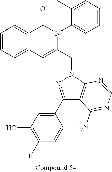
C1=CC=C2C(=C1)C(=O)N(C1=CC=CC=C1C)C(CN1N=C(C3=CC(O)=C(F)C=C3)C3=C1N=CN=C3N)=C2
